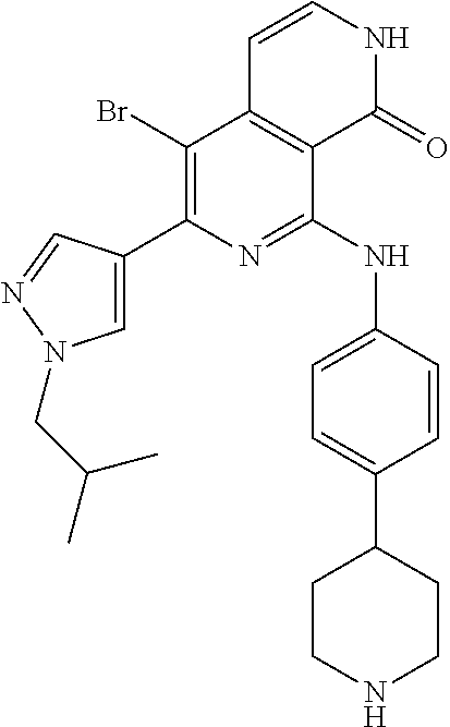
C1(Br)=C(C2=CN(CC(C)C)N=C2)N=C(NC2=CC=C(C3CCNCC3)C=C2)C2=C1C=CNC2=O
